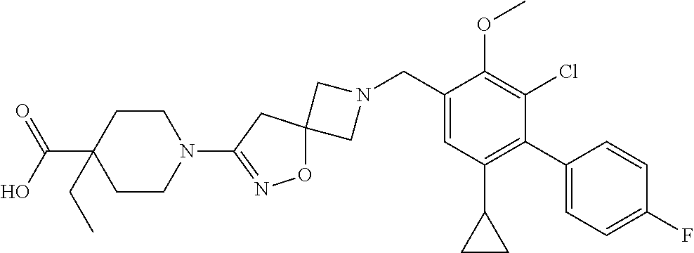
C1N(CC2=CC(C3CC3)=C(C3=CC=C(F)C=C3)C(Cl)=C2OC)CC12ON=C(N1CCC(C(=O)O)(CC)CC1)C2
